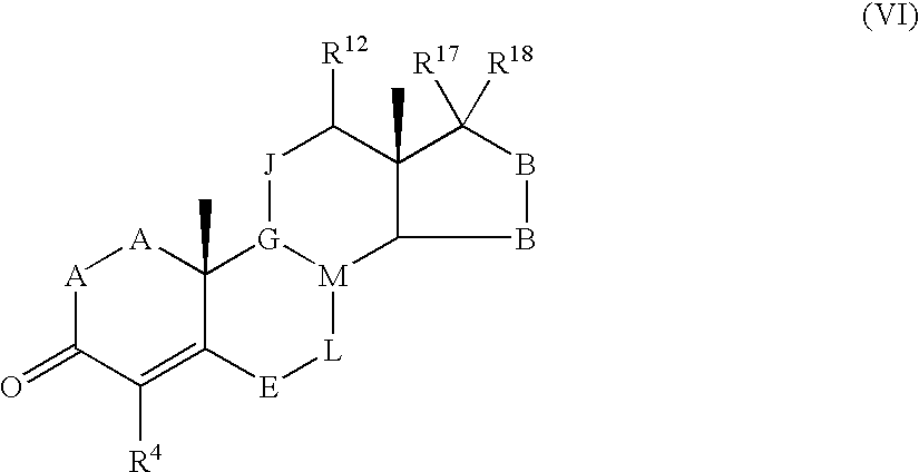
[A]1C(=O)C([R4])=C2C(C)([A]1)[G]1[M]([L][E]2)C2C(C)(C([R12])[J]1)C([R18])([R17])BB2
